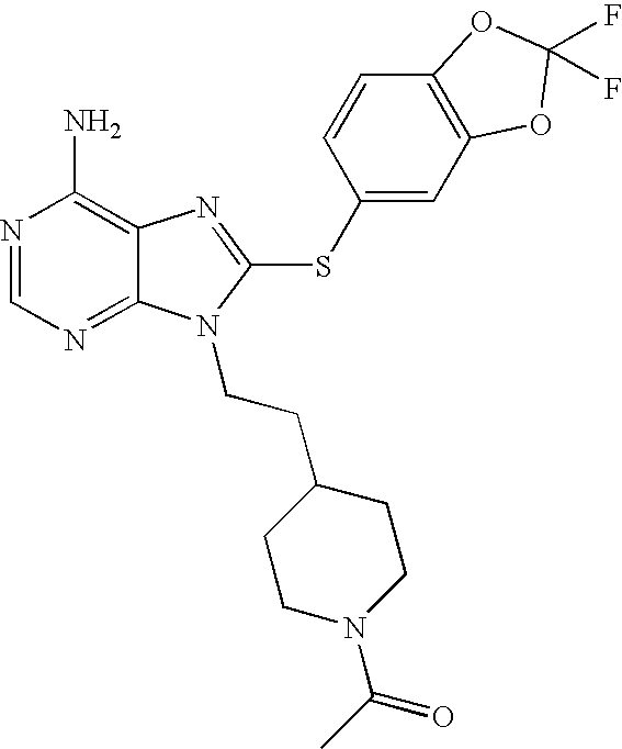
N1=CN=C2C(=C1N)N=C(SC1=CC3=C(C=C1)OC(F)(F)O3)N2CCC1CCN(C(C)=O)CC1
